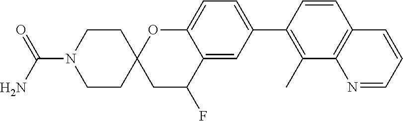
C1=CC(C2=CC=C3C(=C2)C(F)CC2(O3)CCN(C(N)=O)CC2)=C(C)C2=C1C=CC=N2
